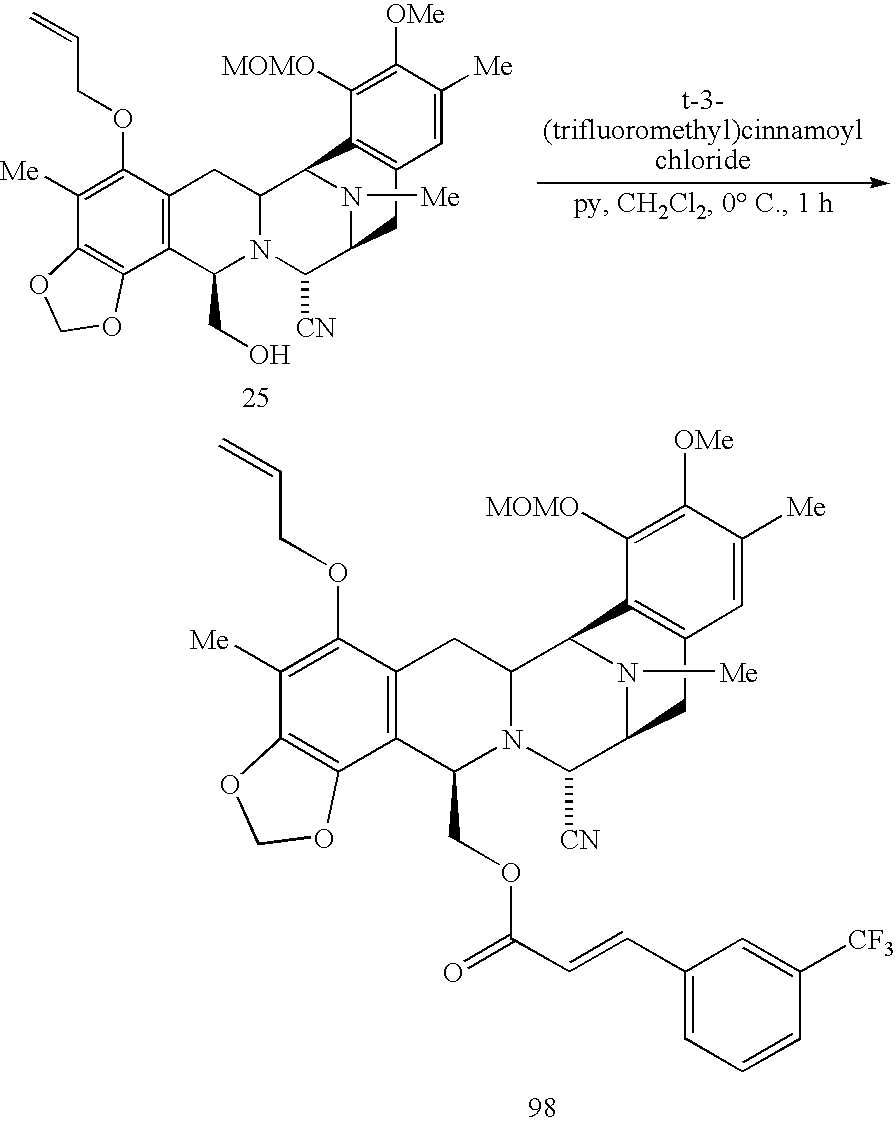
N1([Me])C2C([CN])N3C(COC(=O)C=CC4=CC=CC([CF3])=C4)C4=C(C(OCC=C)=C([Me])C5=C4OCO5)CC3C1C1=C(C2)C=C([Me])C([OMe])=C1[MOMO].N1([Me])C2C([CN])N3C(CO)C4=C(C(OCC=C)=C([Me])C5=C4OCO5)CC3C1C1=C(C2)C=C([Me])C([OMe])=C1[MOMO].[t-3-(trifluoromethyl)cinnamoylchloride]
